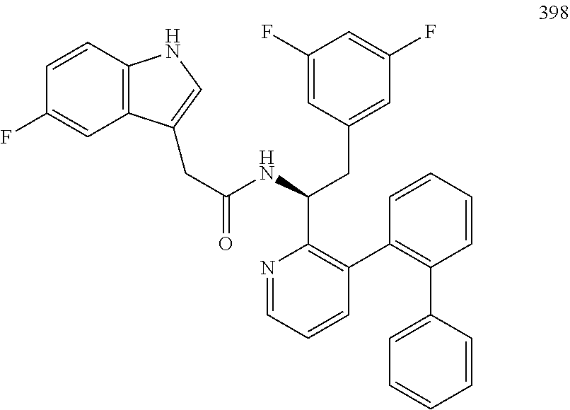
N1=CC=CC(C2=C(C3=CC=CC=C3)C=CC=C2)=C1C(NC(CC1=CNC2=C1C=C(F)C=C2)=O)CC1=CC(F)=CC(F)=C1
